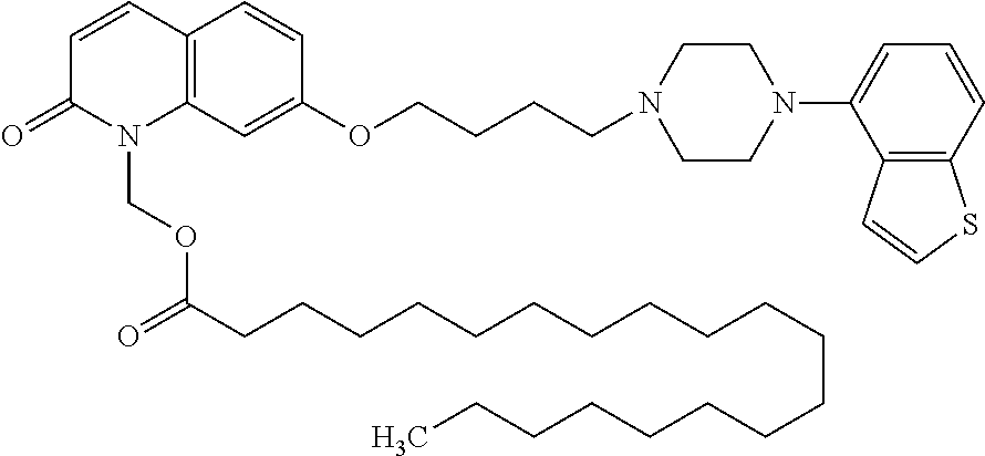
C12=C(C=C(OCCCCN3CCN(C4=CC=CC5=C4C=CS5)CC3)C=C1)N(COC(CCCCCCCCCCCCCCCCCCC)=O)C(=O)C=C2
